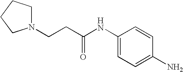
C1(NC(CCN2CCCC2)=O)=CC=C(N)C=C1
